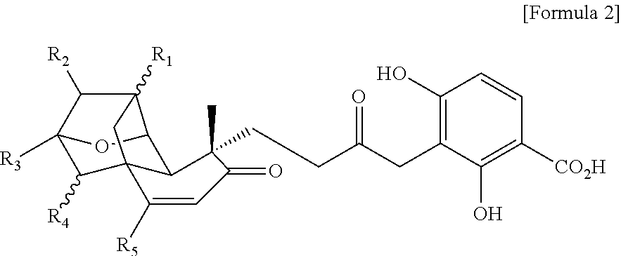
C12([R3])C([R4])C34C(C(O1)C([R1])(C2[R2])C3)C(C)(CCC(CC1=C(O)C=CC([CO2H])=C1O)=O)C(=O)C=C4[R5]
